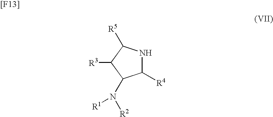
[R5]C1NC([R4])C(N([R2])[R1])C1[R3].[[F13]]
